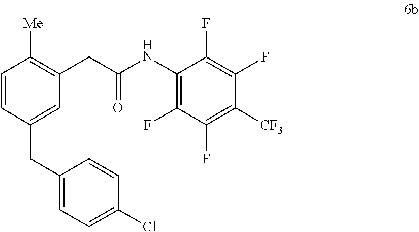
C1=CC(CC2=CC=C(Cl)C=C2)=CC(CC(NC2=C(F)C(F)=C([CF3])C(F)=C2F)=O)=C1[Me]
